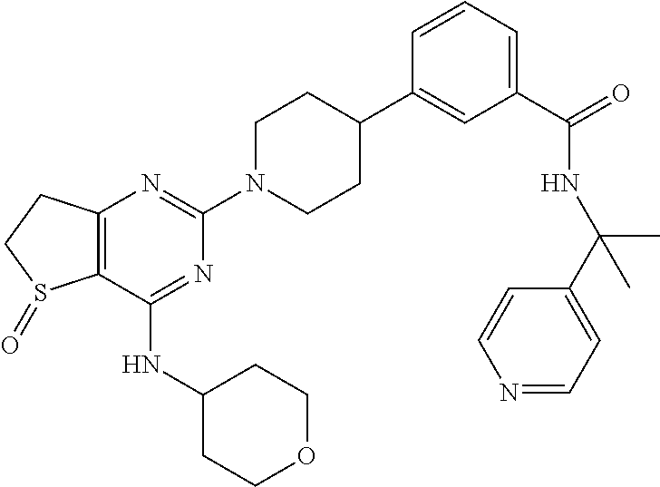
C12=C(CCS1=O)N=C(N1CCC(C3=CC(C(=O)NC(C4=CC=NC=C4)(C)C)=CC=C3)CC1)N=C2NC1CCOCC1
